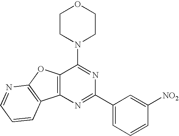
C12=C(N=C(C3=CC=CC([NO2])=C3)N=C1N1CCOCC1)C1=C(O2)N=CC=C1
